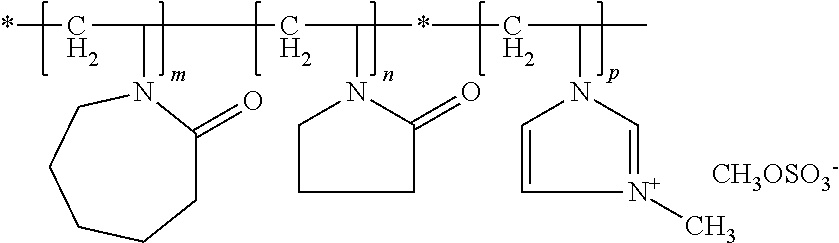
[CH3OSO3-].C(C(N1CCCC1=O)*CC(C)N1C=C[N+](C)=C1)C(C*)N1C(=O)CCCCC1
